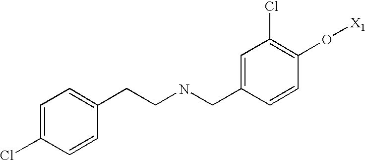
N(CCC1=CC=C(Cl)C=C1)CC1=CC(Cl)=C(O[X1])C=C1
